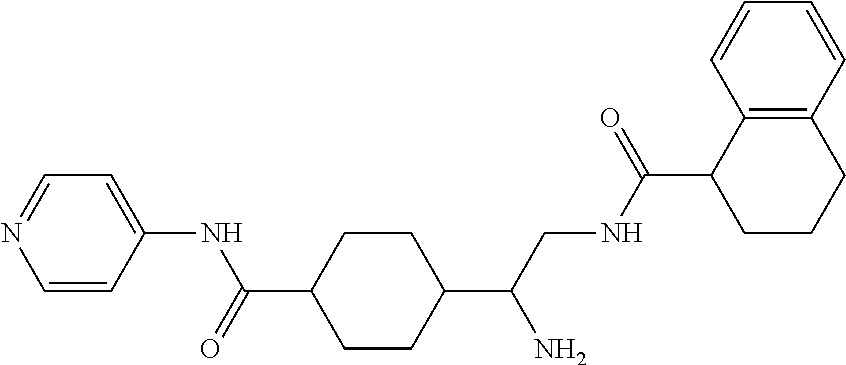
C1(C(CNC(C2CCCC3=C2C=CC=C3)=O)N)CCC(C(=O)NC2=CC=NC=C2)CC1
